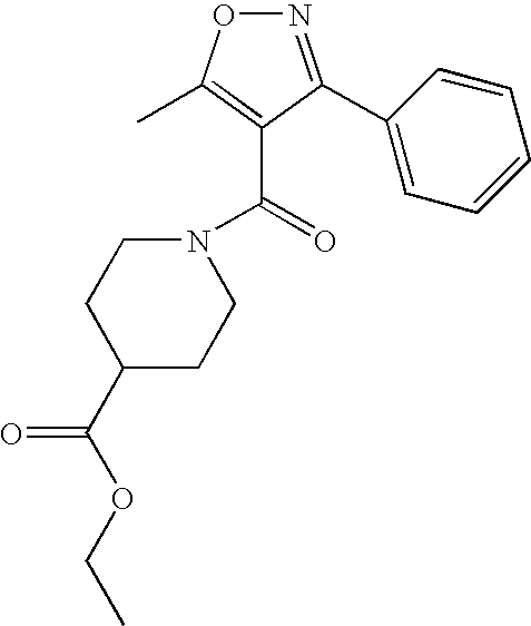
C(=O)(C1=C(C)ON=C1C1=CC=CC=C1)N1CCC(C(OCC)=O)CC1
